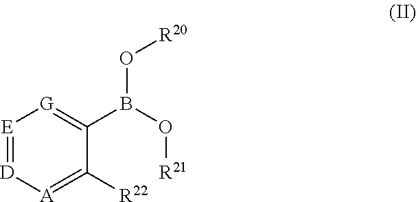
[D]1=[E][G]=C(B(O[R21])O[R20])C([R22])=[A]1
